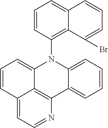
C1=CC2=CC=NC3=C2C(=C1)N(C1=C2C(=CC=C1)C=CC=C2Br)C1=CC=CC=C31
